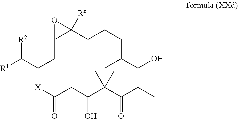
C1(C([R1])[R2])[X]C(=O)CC(O)C(C)(C)C(=O)C(C)C([OH])C(C)CCCC2([Rz])C(C1)O2
